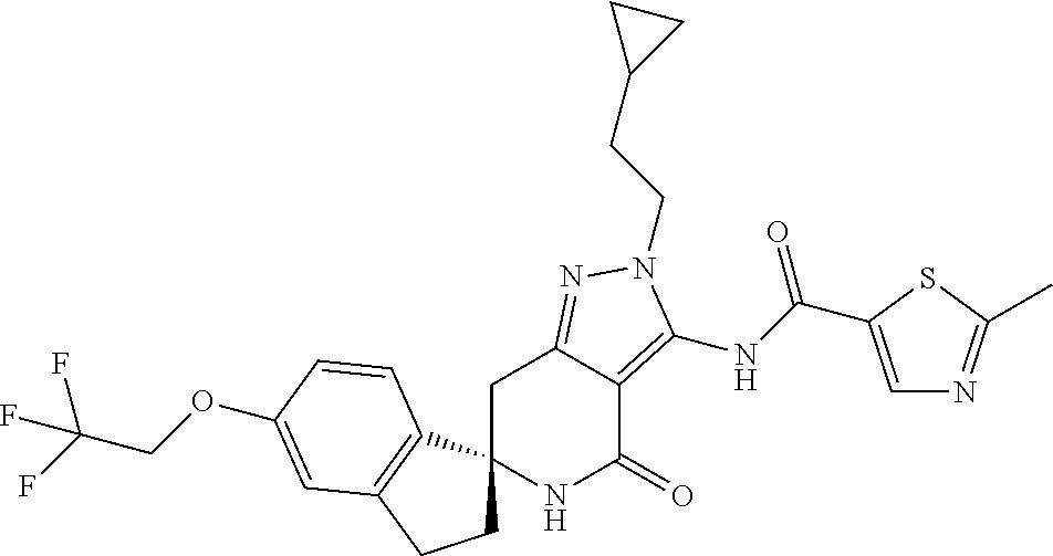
C1C2(C3=C(C1)C=C(OCC(F)(F)F)C=C3)NC(=O)C1=C(NC(=O)C3=CN=C(C)S3)N(CCC3CC3)N=C1C2
